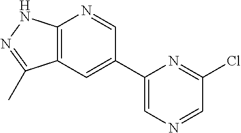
C1=C(C2=CC3=C(N=C2)NN=C3C)N=C(Cl)C=N1
